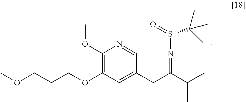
C1(OC)=C(OCCCOC)C=C(CC(C(C)C)=NS(=O)C(C)(C)C)C=N1
